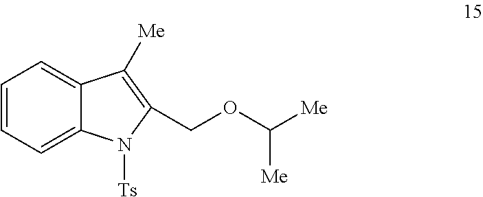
C1=CC=C2C(=C1)C([Me])=C(COC([Me])[Me])N2[Ts]
